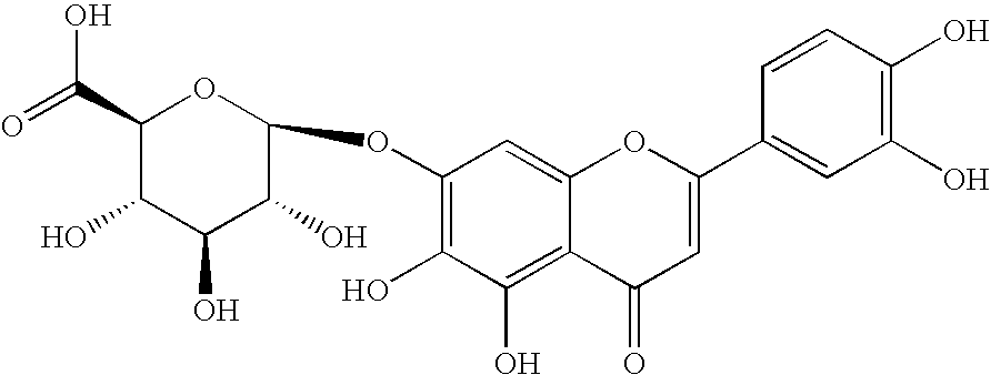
C1(OC2OC(C(=O)O)C(O)C(O)C2O)=C(O)C(O)=C2C(=C1)OC(C1=CC(O)=C(O)C=C1)=CC2=O
